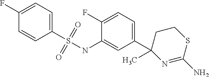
C1(S(NC2=CC(C3(C)N=C(N)SCC3)=CC=C2F)(=O)=O)=CC=C(F)C=C1
